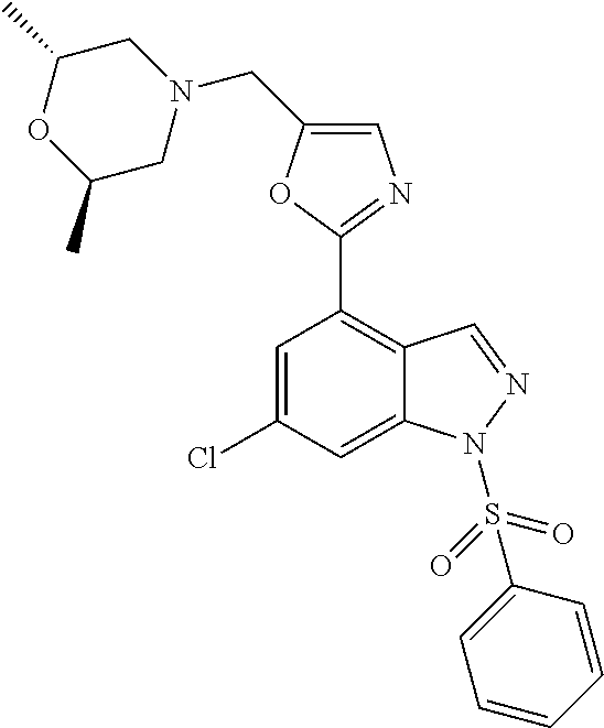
C1=C(CN2CC(C)OC(C)C2)OC(C2=C3C(=CC(Cl)=C2)N(S(C2=CC=CC=C2)(=O)=O)N=C3)=N1
